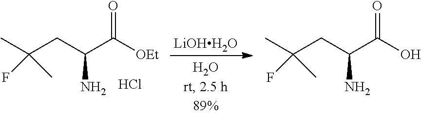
CC(CC(C([OEt])=O)N)(F)C.[LiOHH2O].CC(CC(C(O)=O)N)(F)C.Cl
